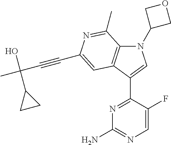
N1(C2COC2)C2=C(C(C3=NC(N)=NC=C3F)=C1)C=C(C#CC(C)(O)C1CC1)N=C2C
